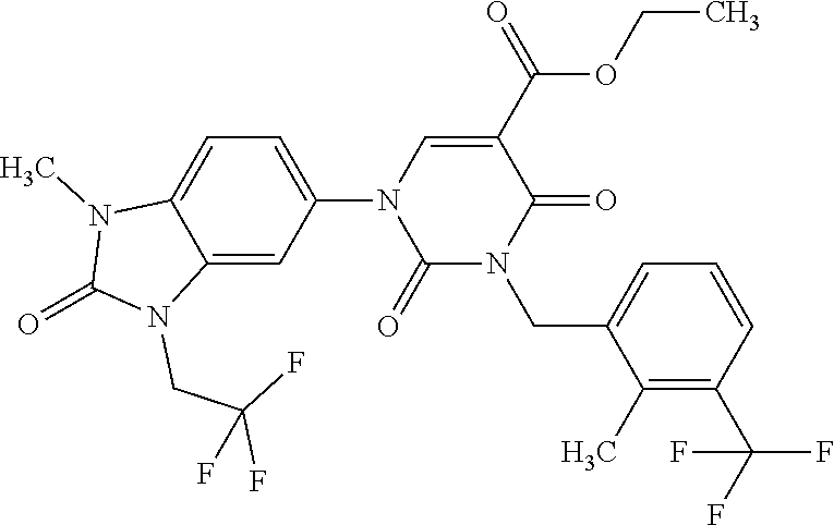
C1(N2C(=O)N(CC3=CC=CC(C(F)(F)F)=C3C)C(=O)C(C(OCC)=O)=C2)=CC=C2C(=C1)N(CC(F)(F)F)C(=O)N2C
